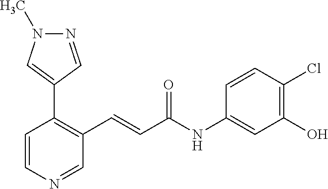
N1=CC(C2=C(C=CC(NC3=CC(O)=C(Cl)C=C3)=O)C=NC=C2)=CN1C
